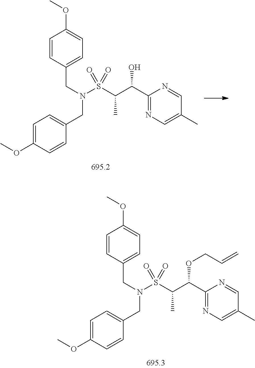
C1=CC(CN(S(C(C(C2=NC=C(C)C=N2)O)C)(=O)=O)CC2=CC=C(OC)C=C2)=CC=C1OC.C1=CC(CN(S(C(C(C2=NC=C(C)C=N2)OCC=C)C)(=O)=O)CC2=CC=C(OC)C=C2)=CC=C1OC
